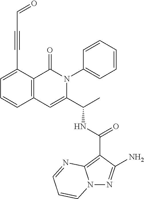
N12N=C(N)C(C(NC(C3=CC4=C(C(=O)N3C3=CC=CC=C3)C(C#CC=O)=CC=C4)C)=O)=C1N=CC=C2
